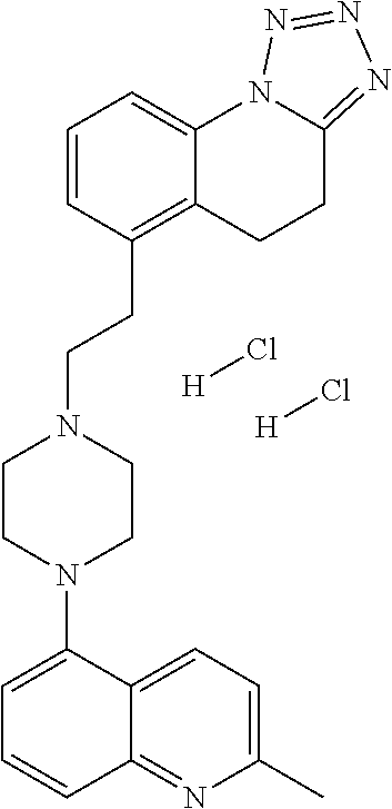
C12=NC(C)=CC=C1C(N1CCN(CCC3=C4C(=CC=C3)N3C(=NN=N3)CC4)CC1)=CC=C2.[H]Cl.[H]Cl
